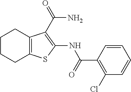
C(=O)(N)C1=C(NC(C2=C(Cl)C=CC=C2)=O)SC2=C1CCCC2
